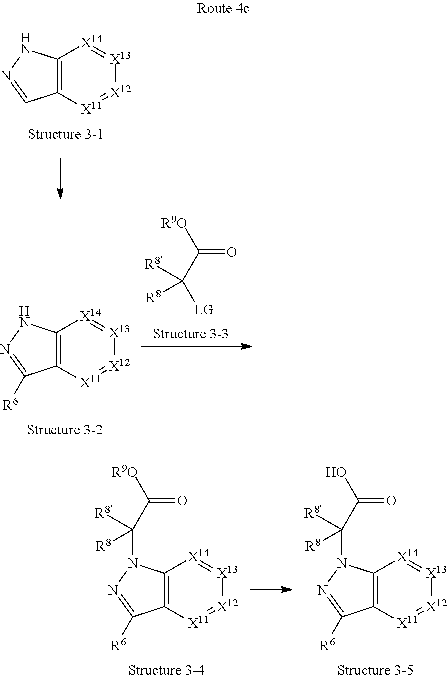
C12=C([X11]=[X12][X13]=[X14]1)C=NN2.[R9O]C(C([LG])([R8])[R8])=O.C12=C([X11]=[X12][X13]=[X14]1)C([R6])=NN2.C12=C([X11]=[X12][X13]=[X14]1)C([R6])=NN2C(C(O)=O)([R8])[R8].C12=C([X11]=[X12][X13]=[X14]1)C([R6])=NN2C(C([R9O])=O)([R8])[R8]
